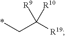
*CC([R19])([R9])[R10]
